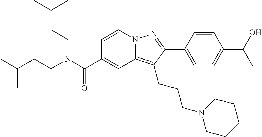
C1=CN2C(=C(CCCN3CCCCC3)C(C3=CC=C(C(O)C)C=C3)=N2)C=C1C(N(CCC(C)C)CCC(C)C)=O
